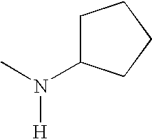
[H]N(C)C1CCCC1
